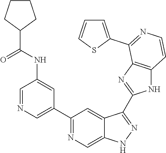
C1=NC=C(C2=NC=C3C(=C2)C(C2=NC4=C(N2)C=CN=C4C2=CC=CS2)=NN3)C=C1NC(C1CCCC1)=O
